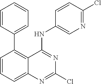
C1=CC=CC=C1C1=C2C(=CC=C1)N=C(Cl)N=C2NC1=CN=C(Cl)C=C1
